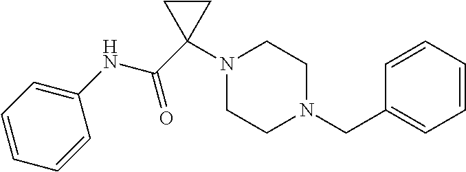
C(=O)(C1(N2CCN(CC3=CC=CC=C3)CC2)CC1)NC1=CC=CC=C1
